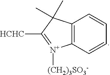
C1=CC2=C(C=C1)[N+]([(CH2)3SO3-])=C([HCHC])C2(C)C
